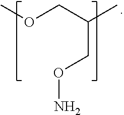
O(CC(CON)C)C
